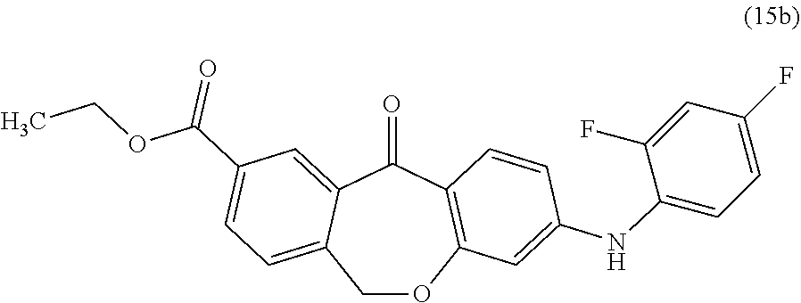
C1OC2=C(C(=O)C3=CC(C(OCC)=O)=CC=C13)C=CC(NC1=CC=C(F)C=C1F)=C2
